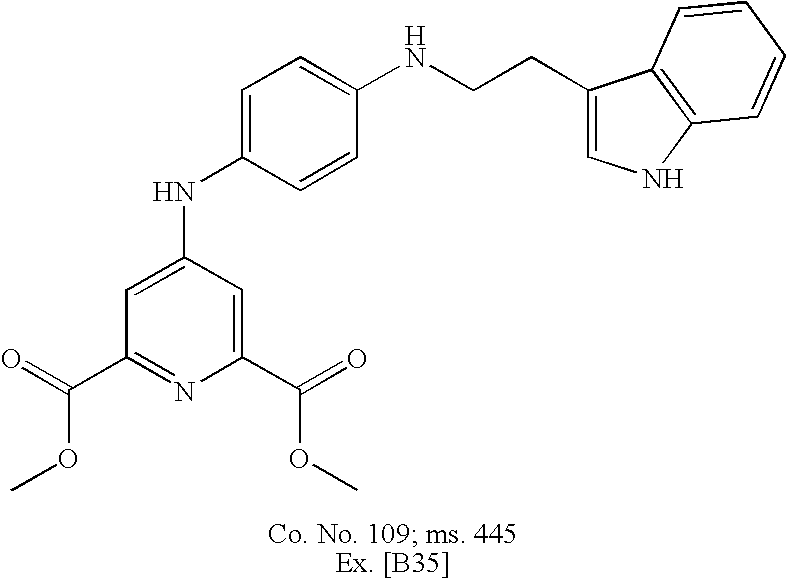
C1=C(NC2=CC=C(NCCC3=CNC4=C3C=CC=C4)C=C2)C=C(C(OC)=O)N=C1C(=O)OC
